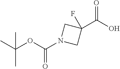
C1(C(O)=O)(F)CN(C(OC(C)(C)C)=O)C1
